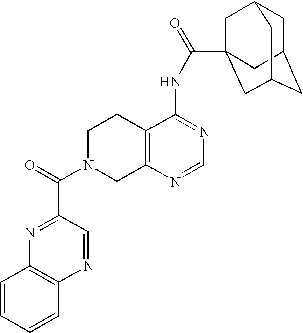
C1N(C(=O)C2=NC3=C(N=C2)C=CC=C3)CC2=C(C1)C(NC(=O)C13CC4CC(CC(C1)C4)C3)=NC=N2
